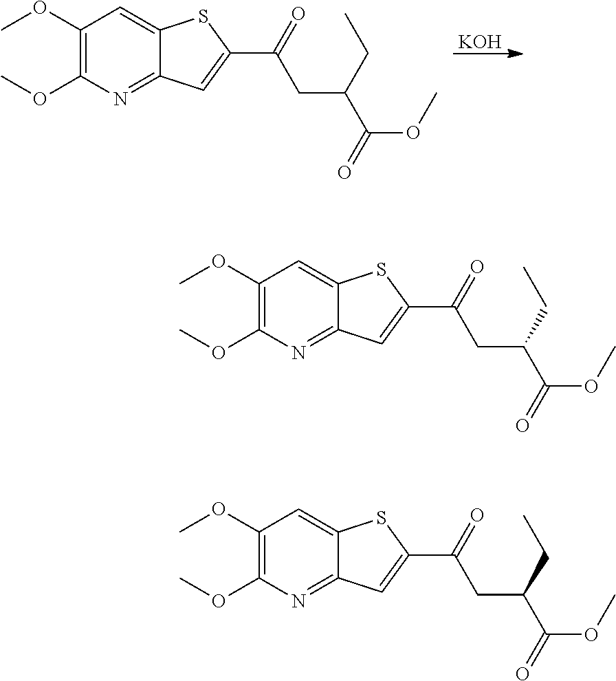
C1(OC)=C(OC)N=C2C(=C1)SC(C(=O)CC(C(OC)=O)CC)=C2.C1(OC)=C(OC)N=C2C(=C1)SC(C(=O)CC(C(OC)=O)CC)=C2.C1(OC)=C(OC)N=C2C(=C1)SC(C(=O)CC(C(OC)=O)CC)=C2.[KOH]
